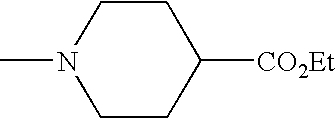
C1CC([CO2Et])CCN1C
